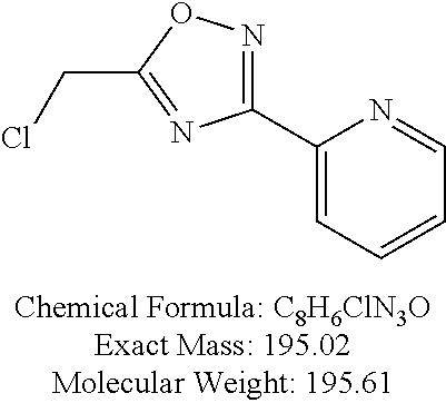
ClCC1=NC(C2=CC=CC=N2)=NO1
